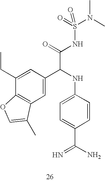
C1(CC)=CC(C(NC2=CC=C(C(=N)N)C=C2)C(=O)NS(=O)(=O)N(C)C)=CC2=C1OC=C2C
